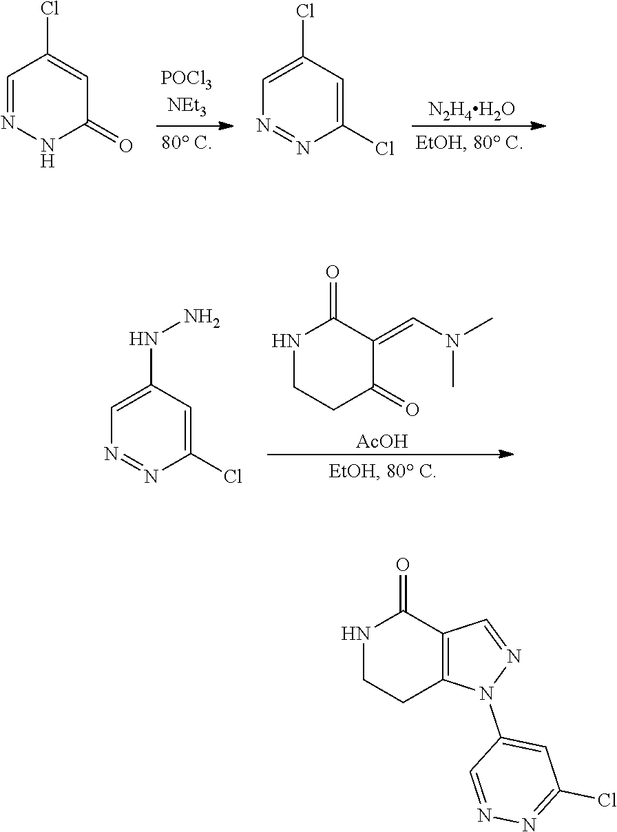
C1=NNC(=O)C=C1Cl.C1=C(Cl)C=C(Cl)N=N1.[N2H4H2O].C1=C(NN)C=C(Cl)N=N1.N1CCC(=O)C(=CN(C)C)C1=O.[AcOH].N1CCC2=C(C1=O)C=NN2C1=CC(Cl)=NN=C1
